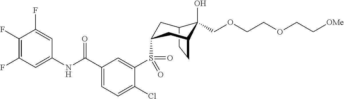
C12CCC(CC(S(C3=CC(C(NC4=CC(F)=C(F)C(F)=C4)=O)=CC=C3Cl)(=O)=O)C1)C2(O)COCCOCC[OMe]
